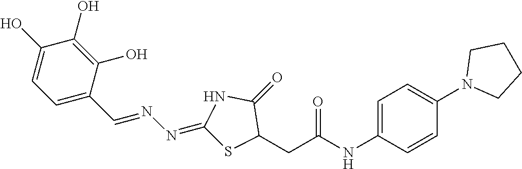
C1(O)=CC=C(C=NN=C2SC(CC(NC3=CC=C(N4CCCC4)C=C3)=O)C(=O)N2)C(O)=C1O
